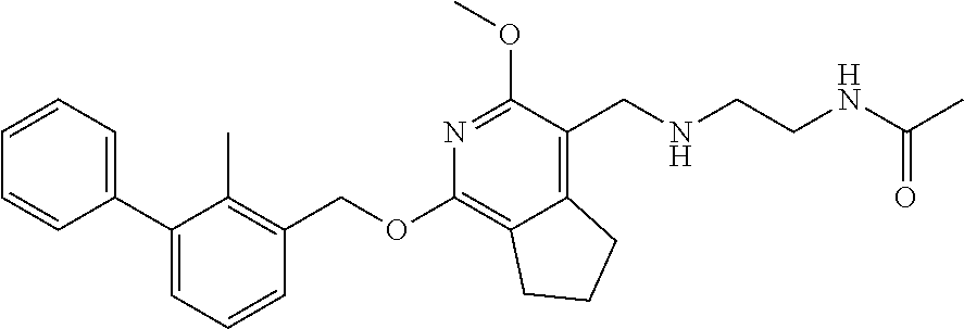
C1=CC(C2=CC=CC(COC3=C4C(=C(CNCCNC(=O)C)C(OC)=N3)CCC4)=C2C)=CC=C1
